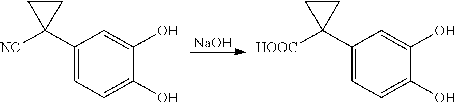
[NaOH].C1(C2([NC])CC2)=CC=C(O)C(O)=C1.C1(C2([HOOC])CC2)=CC=C(O)C(O)=C1
